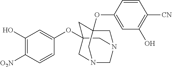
C1C2(OC3=CC(O)=C([O2N])C=C3)CN3CC1(OC1=CC(O)=C([CN])C=C1)CN(C2)C3
